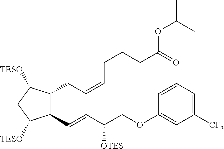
C1(C=CC(COC2=CC([CF3])=CC=C2)[OTES])C(CC=CCCCC(OC(C)C)=O)C([TESO])CC1[TESO]
